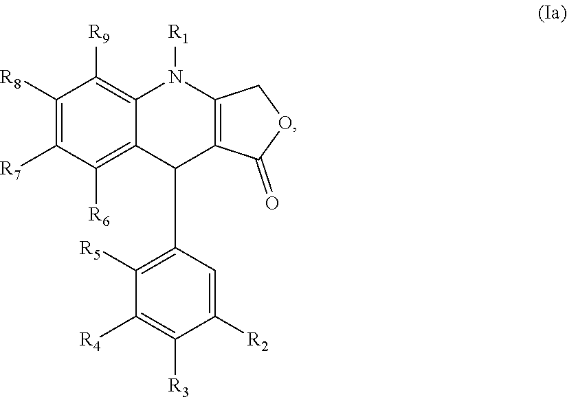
C1([R8])=C([R7])C([R6])=C2C(=C1[R9])N([R1])C1=C(C2C2=C([R5])C([R4])=C([R3])C([R2])=C2)C(=O)OC1
